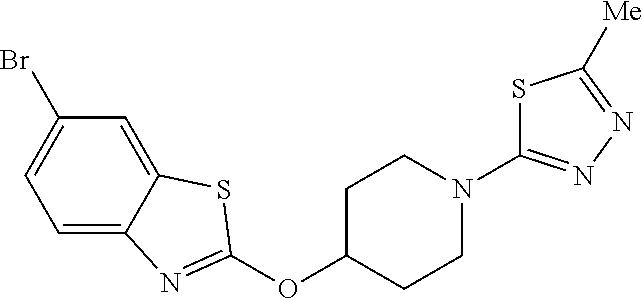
C1=C2C(=CC=C1Br)N=C(OC1CCN(C3=NN=C([Me])S3)CC1)S2
